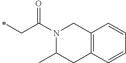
C(C(=O)N1C(C)CC2=C(C1)C=CC=C2)C
